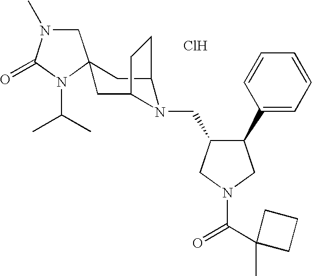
Cl.C1N(C)C(=O)N(C(C)C)C12CC1N(CC3C(C4=CC=CC=C4)CN(C(C4(C)CCC4)=O)C3)C(C2)CC1
